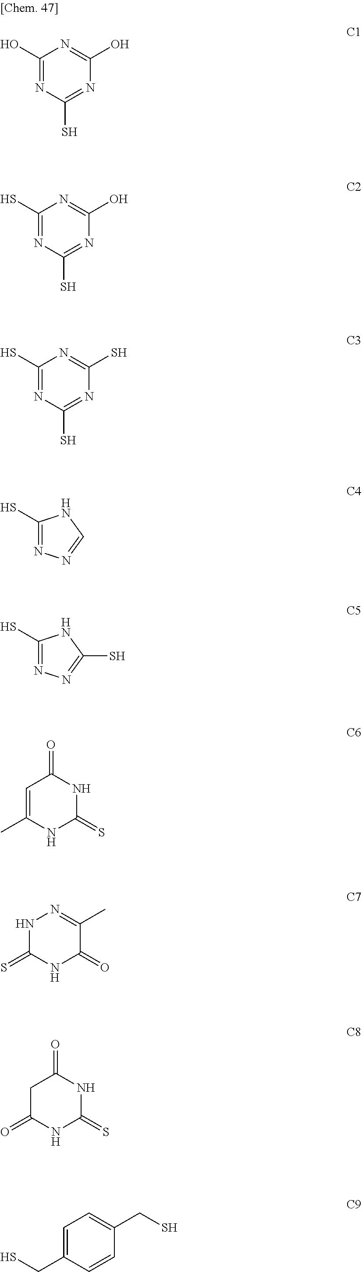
C1(O)=NC(S)=NC(O)=N1.C1(S)=NC(S)=NC(O)=N1.C1(S)=NC(S)=NC(S)=N1.C1(S)=NN=CN1.C1=C(C)NC(=S)NC1=O.N1C(=S)NC(=O)C(C)=N1.C1C(=O)NC(=S)NC1=O.C1(S)=NN=C(S)N1.C1=C(CS)C=CC(CS)=C1
